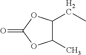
C1(C)C(CC)OC(=O)O1
